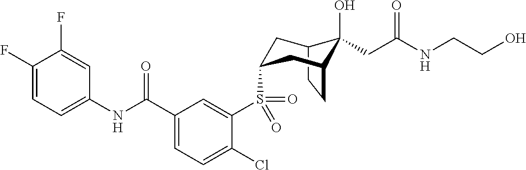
C1(F)=CC=C(NC(C2=CC=C(Cl)C(S(=O)(=O)C3CC4C(O)(CC(NCCO)=O)C(CC4)C3)=C2)=O)C=C1F
